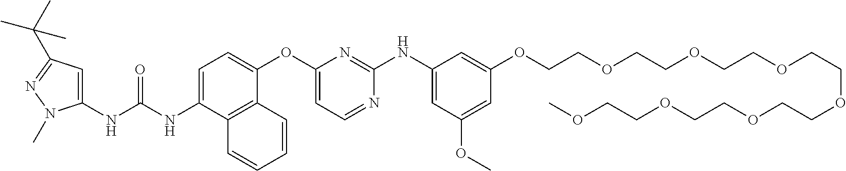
C1=C(NC(NC2=CC(C(C)(C)C)=NN2C)=O)C2=C(C(OC3=CC=NC(NC4=CC(OC)=CC(OCCOCCOCCOCCOCCOCCOCCOC)=C4)=N3)=C1)C=CC=C2
